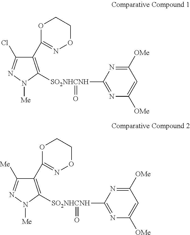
C1(C2=NOCCO2)=C([SO2NHCNH](C2=NC([OMe])=CC([OMe])=N2)=O)N([Me])N=C1Cl.C1(C2=NOCCO2)=C([SO2NHCNH](C2=NC([OMe])=CC([OMe])=N2)=O)N([Me])N=C1[Me]
